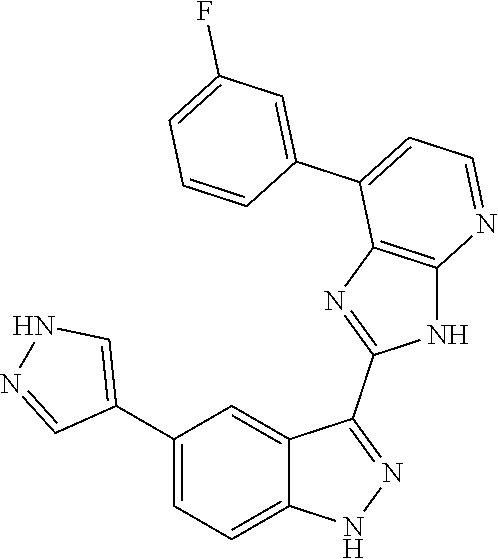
C1(C2=CC=C3C(=C2)C(C2=NC4=C(N2)N=CC=C4C2=CC(F)=CC=C2)=NN3)=CNN=C1
